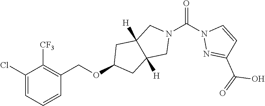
C1(Cl)=CC=CC(COC2CC3([H])C([H])(C2)CN(C(N2N=C(C(=O)O)C=C2)=O)C3)=C1[CF3]
